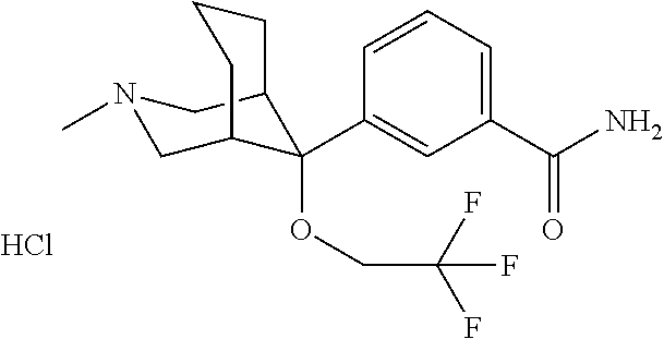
C1(C(N)=O)=CC=CC(C2(OCC(F)(F)F)C3CN(C)CC2CCC3)=C1.Cl
